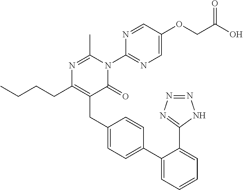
C1(C2=CC=C(CC3=C(CCCC)N=C(C)N(C4=NC=C(OCC(O)=O)C=N4)C3=O)C=C2)=CC=CC=C1C1=NN=NN1
